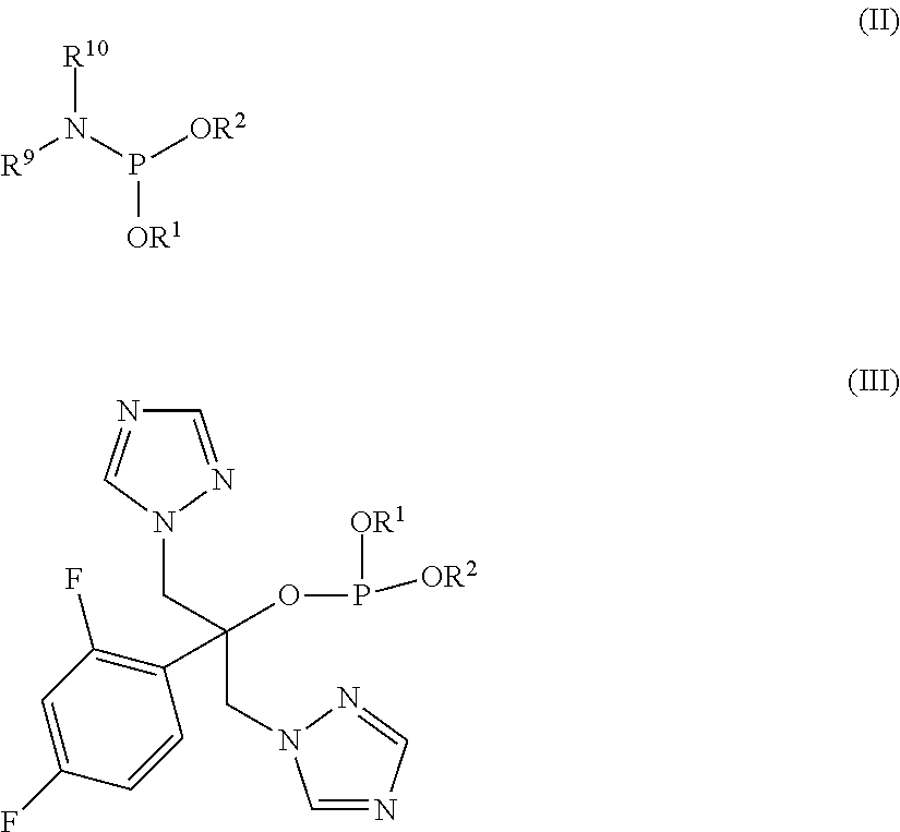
C1=NC=NN1CC(CN1N=CN=C1)(OP([OR1])[OR2])C1=C(F)C=C(F)C=C1.[R10]N(P([OR2])[OR1])[R9]
